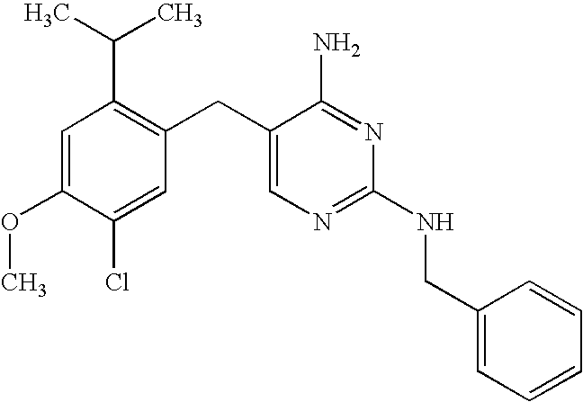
C1=C(OC)C(Cl)=CC(CC2=CN=C(NCC3=CC=CC=C3)N=C2N)=C1C(C)C
